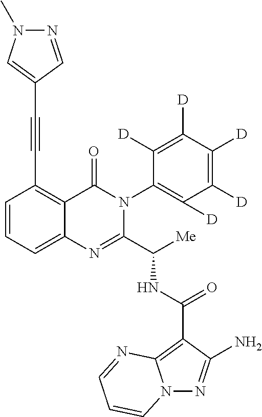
C1=CC=C2C(=C1C#CC1=CN(C)N=C1)C(=O)N(C1=C([D])C([D])=C([D])C([D])=C1[D])C(C([Me])NC(C1=C3N(N=C1N)C=CC=N3)=O)=N2
